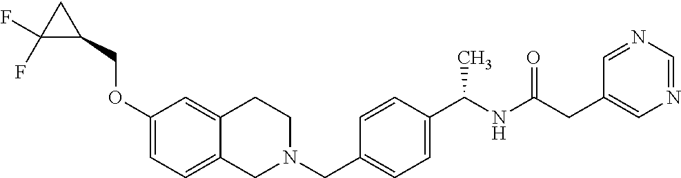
C1(OCC2CC2(F)F)=CC=C2C(=C1)CCN(CC1=CC=C(C(NC(=O)CC3=CN=CN=C3)C)C=C1)C2
